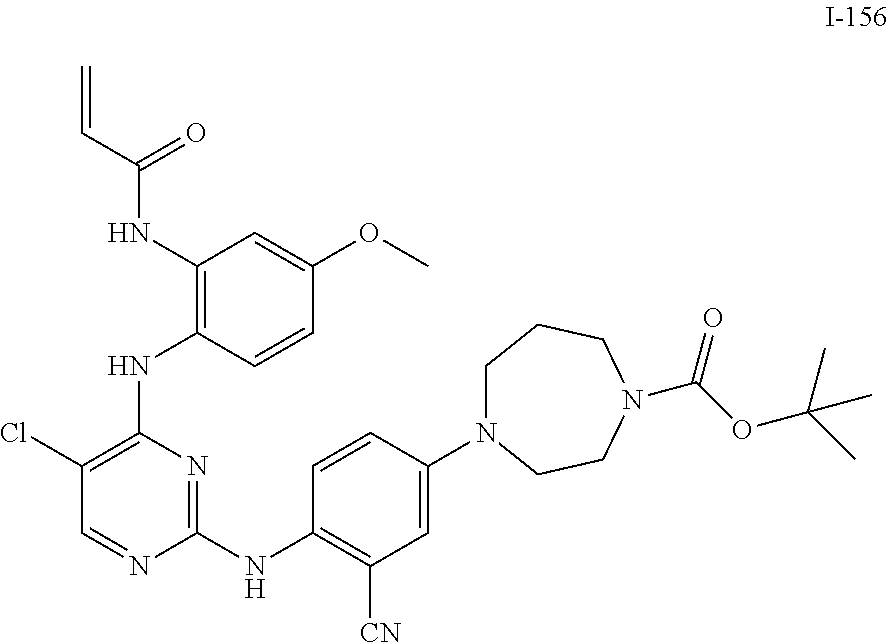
C1N(C2=CC([CN])=C(NC3=NC(NC4=C(NC(C=C)=O)C=C(OC)C=C4)=C(Cl)C=N3)C=C2)CCN(C(OC(C)(C)C)=O)CC1
